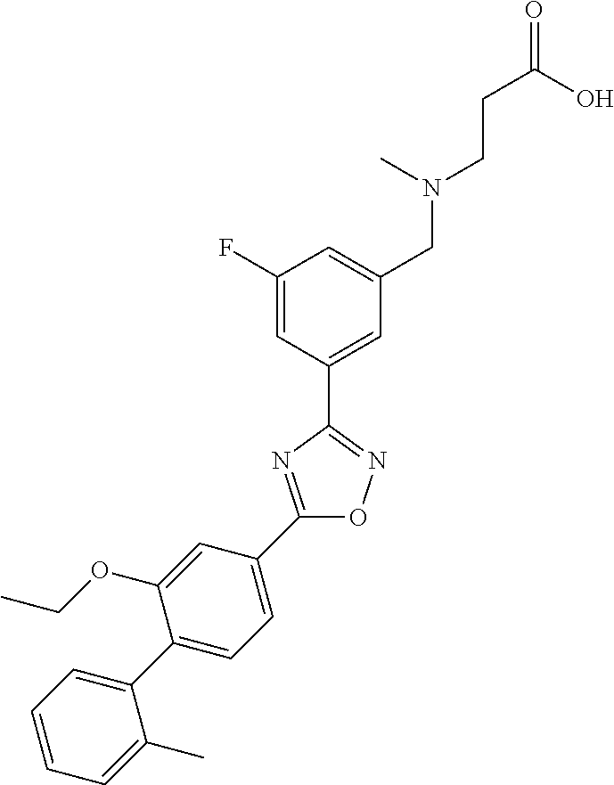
C1(F)=CC(C2=NOC(C3=CC=C(C4=CC=CC=C4C)C(OCC)=C3)=N2)=CC(CN(CCC(O)=O)C)=C1
